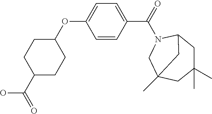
OC(C1CCC(OC2=CC=C(C(=O)N3C4CC(C)(C)CC(C)(C3)C4)C=C2)CC1)=O
